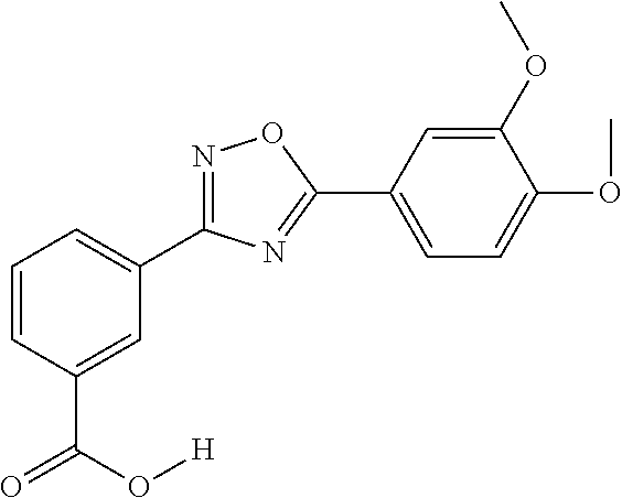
C1=CC(C(O[H])=O)=CC(C2=NOC(C3=CC=C(OC)C(OC)=C3)=N2)=C1
